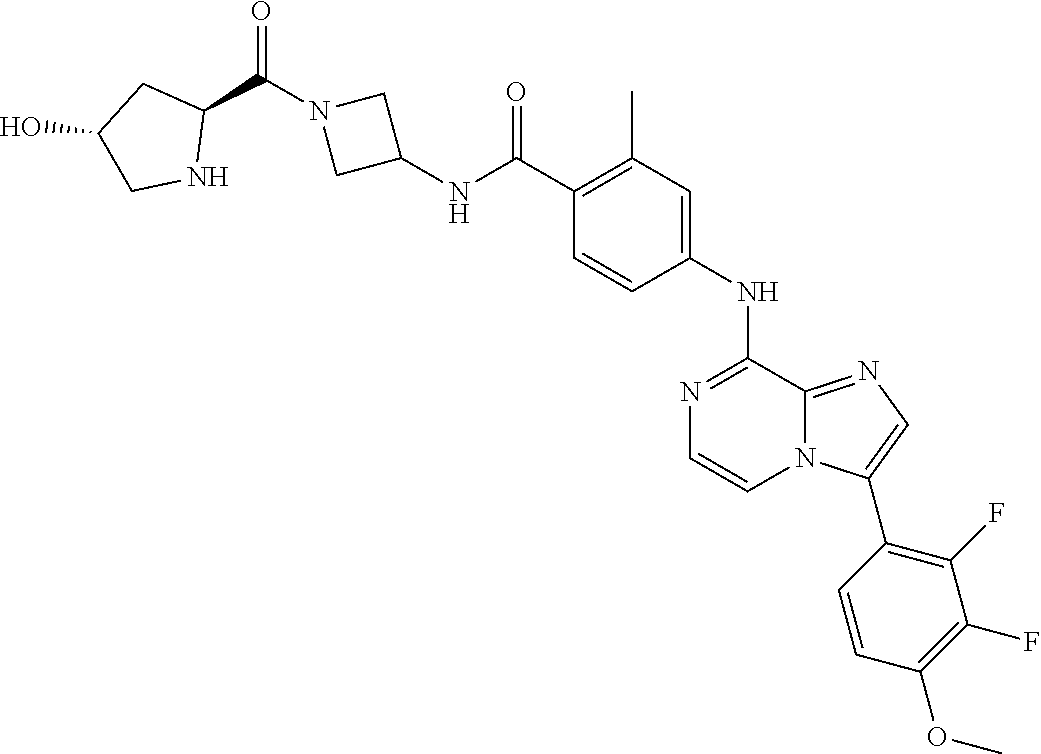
N1=C(NC2=CC(C)=C(C(NC3CN(C(C4CC(O)CN4)=O)C3)=O)C=C2)C2=NC=C(C3=C(F)C(F)=C(OC)C=C3)N2C=C1
